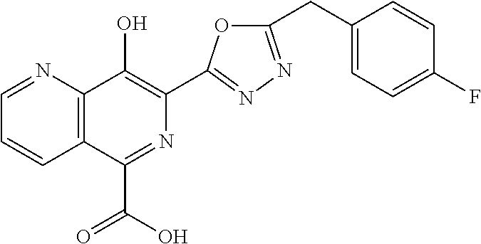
C1=NC2=C(C=C1)C(C(O)=O)=NC(C1=NN=C(CC3=CC=C(F)C=C3)O1)=C2O
